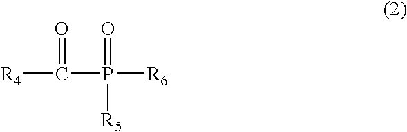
[R4]C(P([R6])([R5])=O)=O
